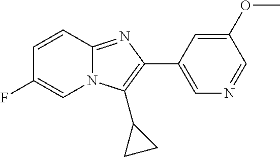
C1=CC2=NC(C3=CN=CC(OC)=C3)=C(C3CC3)N2C=C1F
